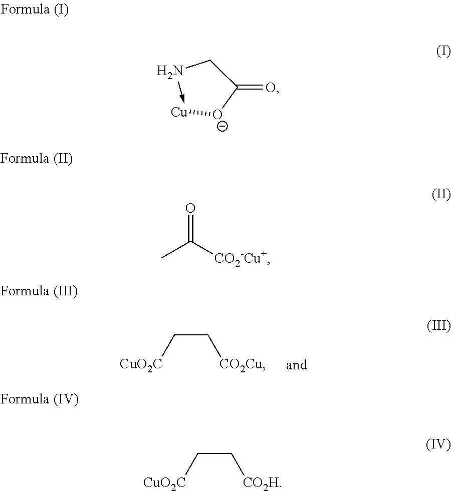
[CO2Cu]CC[CuO2C].N1->[Cu][O-]C(=O)C1.CC([CO2-Cu+])=O.[CO2H]CC[CuO2C]
